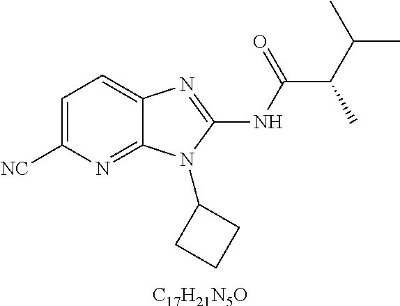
C1=C([NC])N=C2C(=C1)N=C(NC(C(C(C)C)C)=O)N2C1CCC1.[C17H21N5O]
